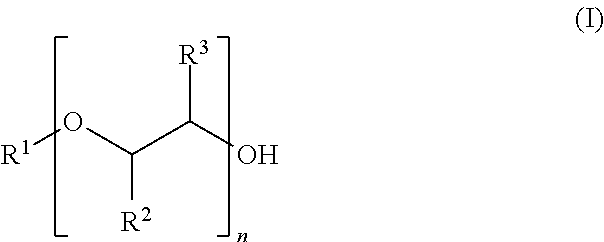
[R1]OC(C(O)[R3])[R2]
